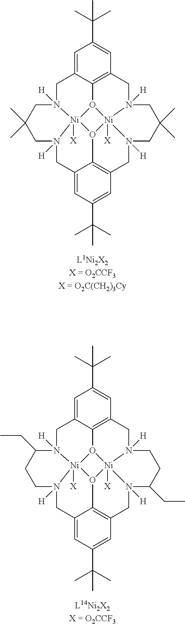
C1=C2C3=C(C=C1C(C)(C)C)CN1([H])[Ni]45([X])O3[Ni]36([X])N([H])(C2)CC(C)(C)CN3([H])CC2=CC(C(C)(C)C)=CC(=C2O64)CN5([H])CC(C)(C)C1.C1=C2C3=C(C=C1C(C)(C)C)CN1([H])[Ni]45([X])O3[Ni]36([X])N([H])(C2)C(CC)CCN3([H])CC2=CC(C(C)(C)C)=CC(=C2O64)CN5([H])C(CC)CC1
